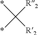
*C([R2])([R2])*
